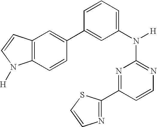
N1=C(N([H])C2=CC=CC(C3=CC4=C(C=C3)N([H])C=C4)=C2)N=C(C2=NC=CS2)C=C1
